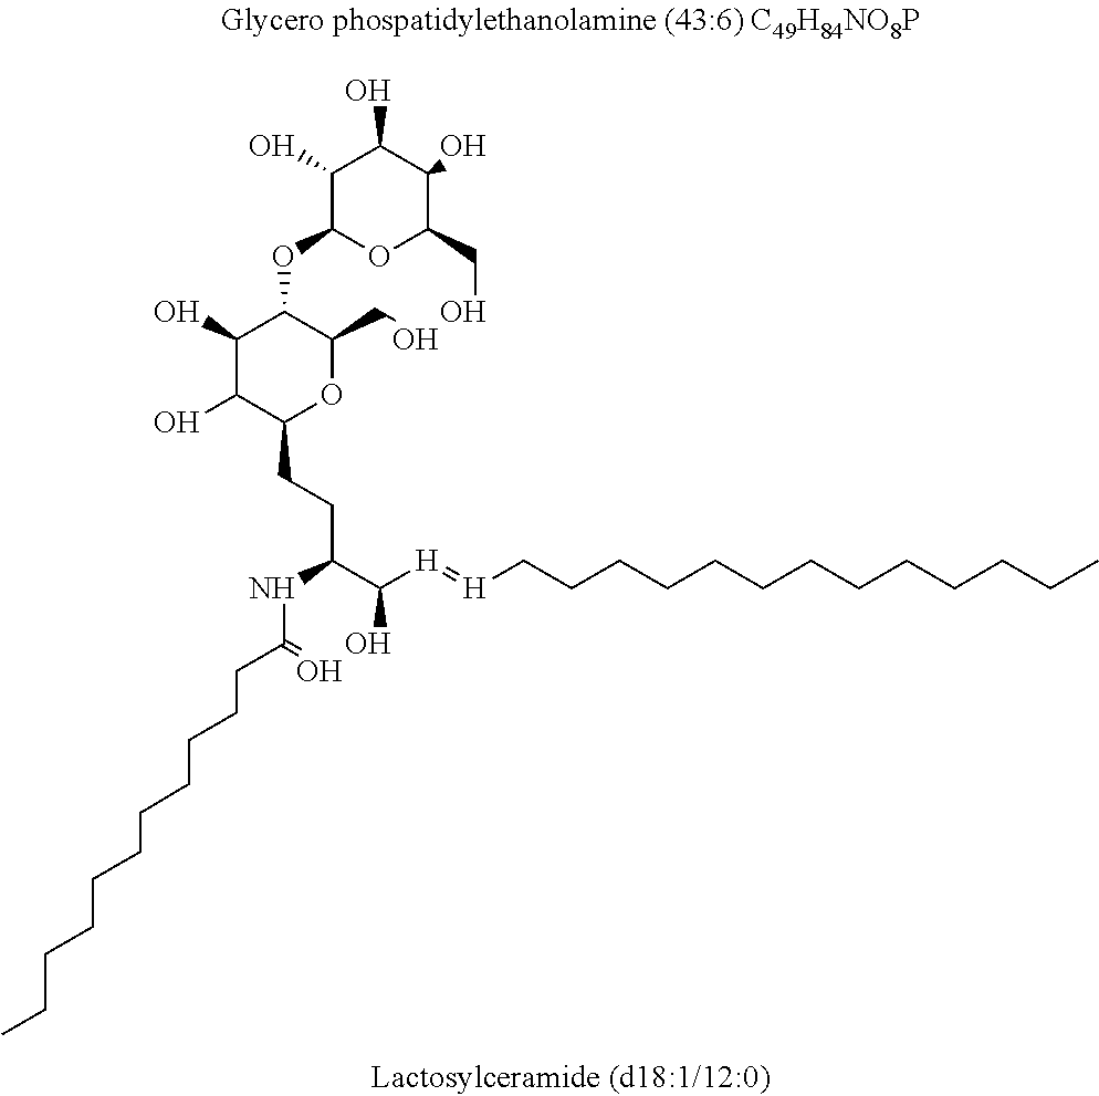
C1(O)C(OC2C(O)C(O)C(CCC(C([H]=[H]CCCCCCCCCCCCC)O)NC(CCCCCCCCCCC)=O)OC2CO)OC(CO)C(O)C1O
